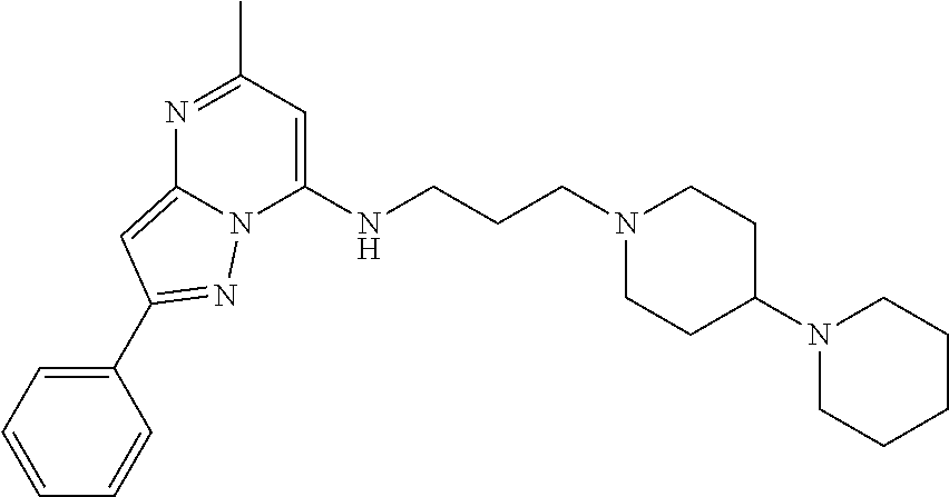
C1(NCCCN2CCC(N3CCCCC3)CC2)=CC(C)=NC2=CC(C3=CC=CC=C3)=NN12
